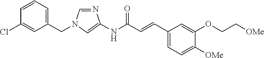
C1(CN2C=NC(NC(C=CC3=CC=C([OMe])C(OCC[OMe])=C3)=O)=C2)=CC=CC(Cl)=C1
